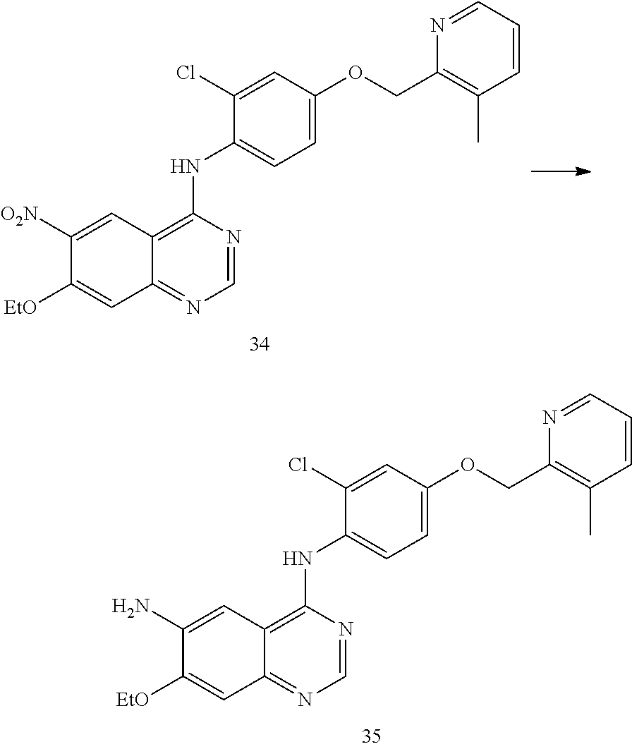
C12=NC=NC(NC3=CC=C(OCC4=C(C)C=CC=N4)C=C3Cl)=C1C=C([O2N])C([EtO])=C2.C12=NC=NC(NC3=CC=C(OCC4=C(C)C=CC=N4)C=C3Cl)=C1C=C(N)C([EtO])=C2
